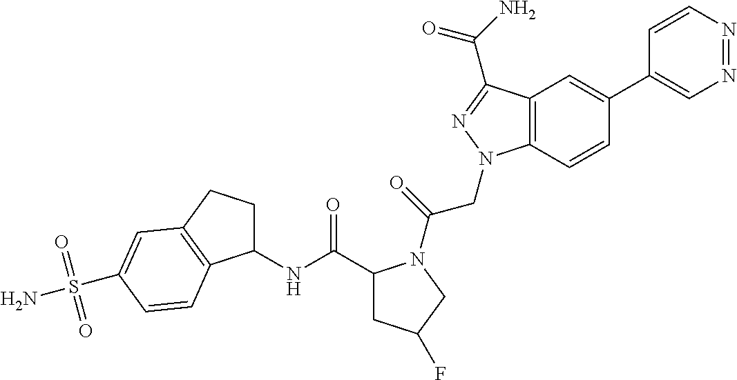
C1(NC(C2CC(F)CN2C(=O)CN2C3=C(C(C(N)=O)=N2)C=C(C2=CN=NC=C2)C=C3)=O)CCC2=C1C=CC(S(N)(=O)=O)=C2
